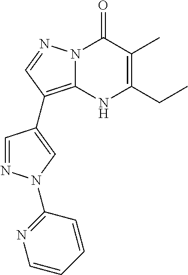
N12C(=C(C3=CN(C4=NC=CC=C4)N=C3)C=N1)NC(CC)=C(C)C2=O
